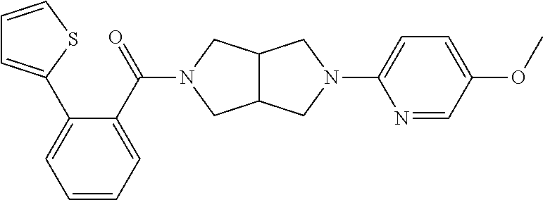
C12C(CN(C(C3=CC=CC=C3C3=CC=CS3)=O)C1)CN(C1=CC=C(OC)C=N1)C2
